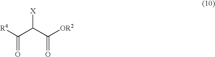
[R4]C(C(C([OR2])=O)[X])=O
